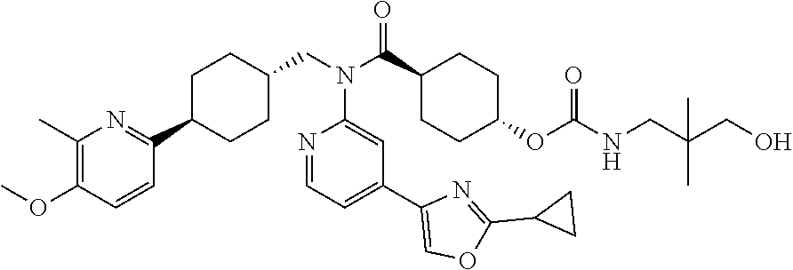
N1=C(C2CC2)OC=C1C1=CC=NC(N(CC2CCC(C3=NC(C)=C(OC)C=C3)CC2)C(C2CCC(OC(NCC(C)(CO)C)=O)CC2)=O)=C1
